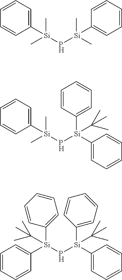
C[Si](P[Si](C)(C1=CC=CC=C1)C)(C)C1=CC=CC=C1.P([Si](C1=CC=CC=C1)(C1=CC=CC=C1)C(C)(C)C)[Si](C)(C)C1=CC=CC=C1.[Si](C1=CC=CC=C1)(C1=CC=CC=C1)(C(C)(C)C)P[Si](C1=CC=CC=C1)(C1=CC=CC=C1)C(C)(C)C
